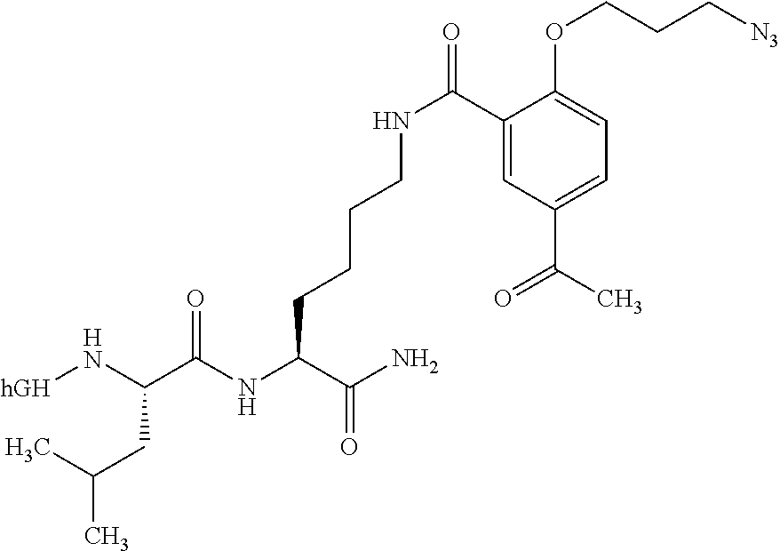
[hGH]NC(C(NC(C(N)=O)CCCCNC(=O)C1=CC(C(=O)C)=CC=C1OCCC[N3])=O)CC(C)C
